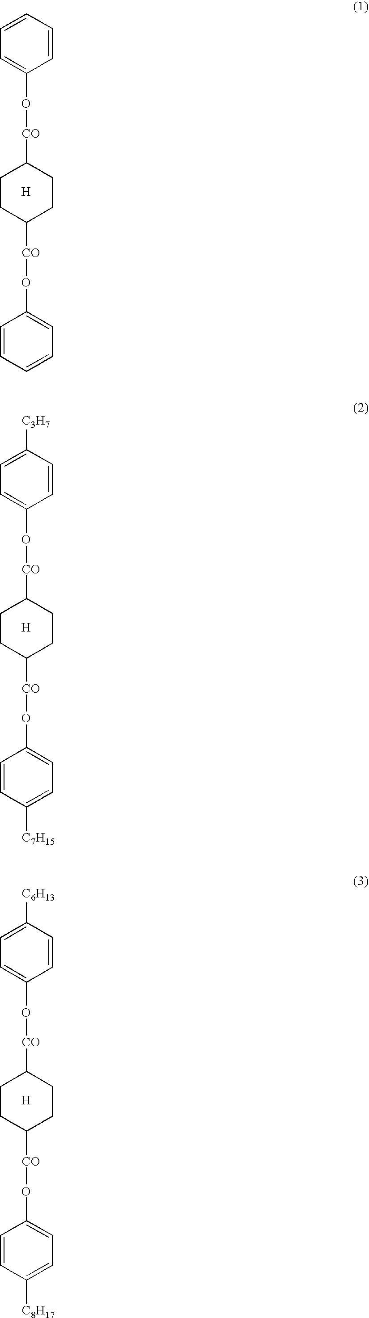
C1=CC=C(O[CO]C2CCC([CO]OC3=CC=CC=C3)CC2)C=C1.[H].C1([C3H7])=CC=C(O[CO]C2CCC([CO]OC3=CC=C([C7H15])C=C3)CC2)C=C1.[H].C1([C6H13])=CC=C(O[CO]C2CCC([CO]OC3=CC=C([C8H17])C=C3)CC2)C=C1.[H]
